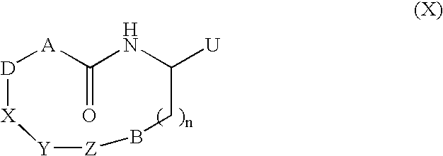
[D]1[A]C(=O)NC([U])CB[Z][Y][X]1
